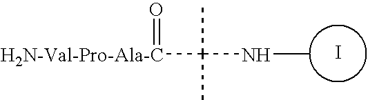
[H2N-Val-Pro-Ala-C](C(C)(C)NC)=O.I
